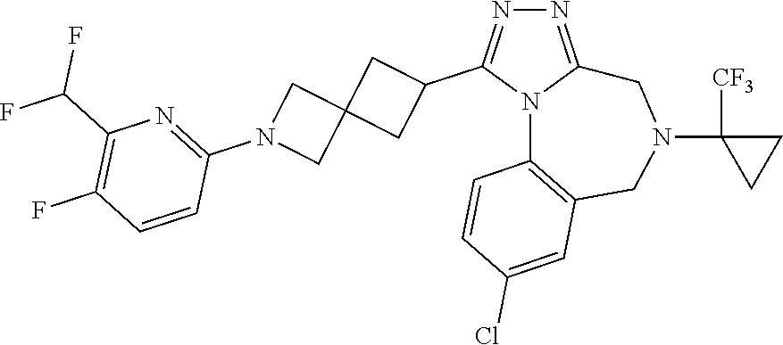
N1=C2N(C(C3CC4(C3)CN(C3=NC(C(F)F)=C(F)C=C3)C4)=N1)C1=C(CN(C3([CF3])CC3)C2)C=C(Cl)C=C1
